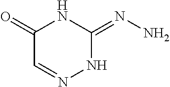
C1(=O)C=NNC(=NN)N1
